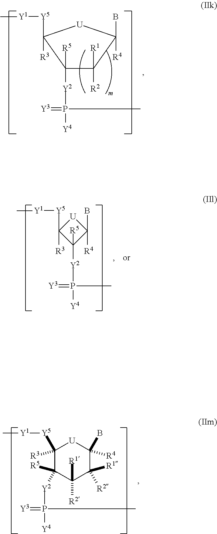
C1([R3])([Y5][Y1]C)C([Y2]P([Y4])(C)=[Y3])([R5])C([R1])([R2])C([R2])([R1])C([R4])(B)[U]1.C1([Y2]P(C)([Y4])=[Y3])([R5])C([R3])([Y5][Y1]C)[U]C([R4])(B)C1([R2])[R1].[U]1C([Y5][Y1]C)([R3])C([R5])([Y2]P(C)(=[Y3])[Y4])C1([R4])B
